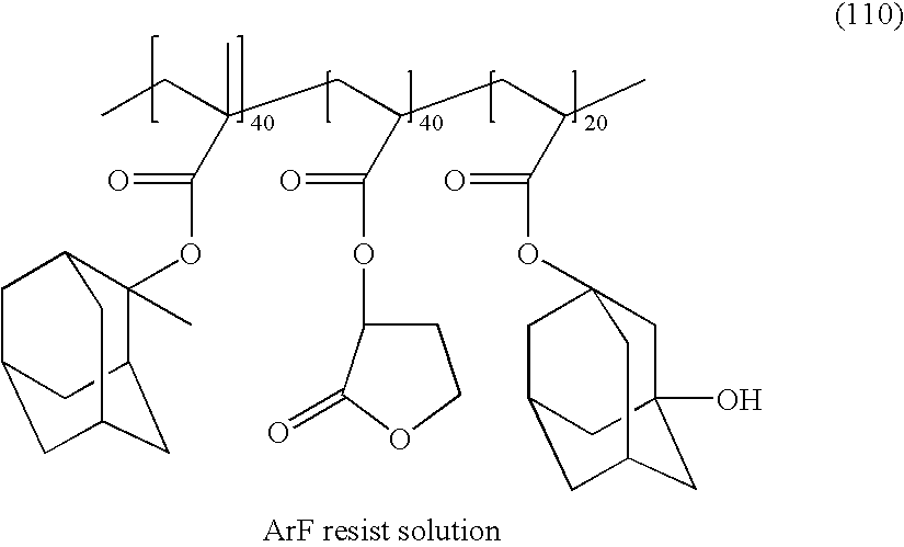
C1(C)(OC(=O)C(CC(CC(C)C(OC23CC4(O)CC(CC(C2)C4)C3)=O)C(=O)OC2CCOC2=O)(CC)C)C2CC3CC(CC1C3)C2
